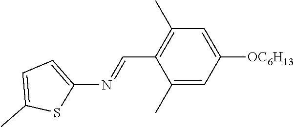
C1(C)=CC([OC6H13])=CC(C)=C1C=NC1=CC=C(C)S1
